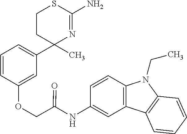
C1=CC(OCC(NC2=CC3=C(C=C2)N(CC)C2=C3C=CC=C2)=O)=CC(C2(C)N=C(N)SCC2)=C1
